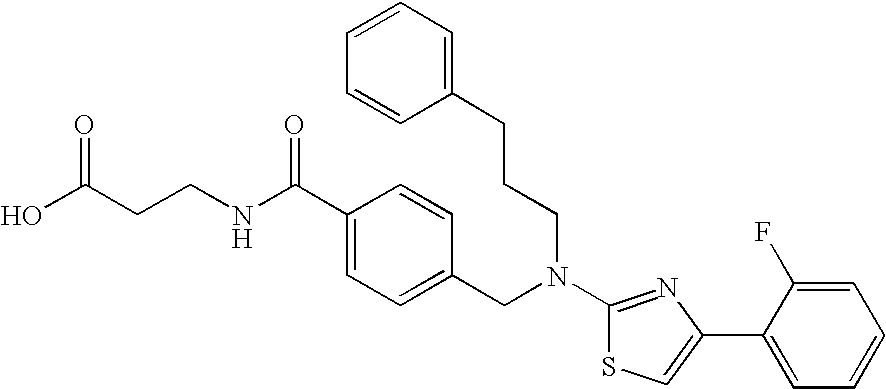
C(CCNC(C1=CC=C(CN(CCCC2=CC=CC=C2)C2=NC(C3=CC=CC=C3F)=CS2)C=C1)=O)(O)=O
